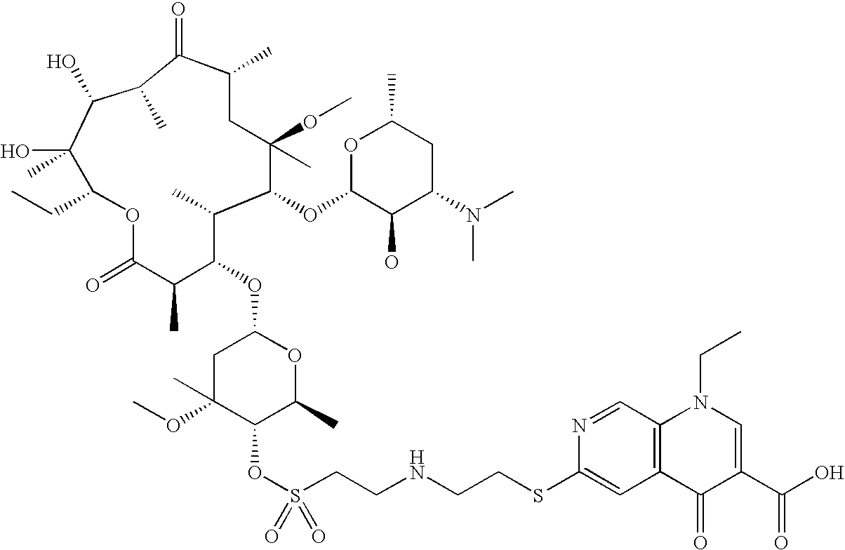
C1C(OC)(C)C(OS(CCNCCSC2=CC3=C(C=N2)N(CC)C=C(C(O)=O)C3=O)(=O)=O)C(C)OC1OC1C(C)C(OC2C(O)C(N(C)C)CC(C)O2)C(OC)(C)CC(C)C(=O)C(C)C(O)C(O)(C)C(CC)OC(=O)C1C
